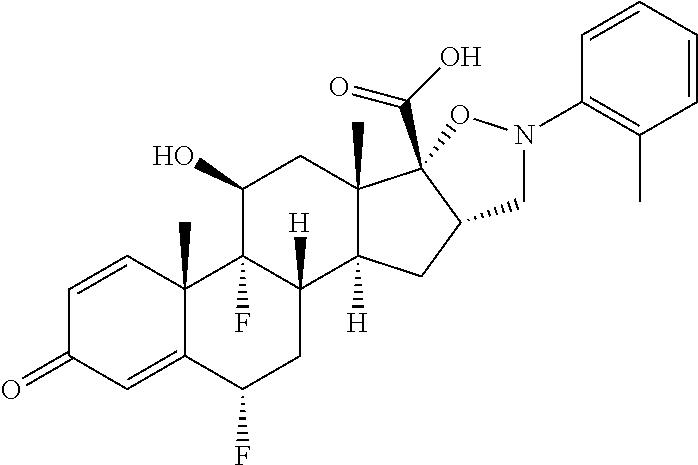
C1=CC2(C)C(=CC1=O)C(F)CC1([H])C2(F)C(O)CC2(C)C1([H])CC1C2(C(O)=O)ON(C2=C(C)C=CC=C2)C1
